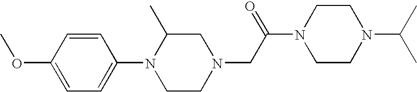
COC1=CC=C(N2CCN(CC(N3CCN(C(C)C)CC3)=O)CC2C)C=C1
